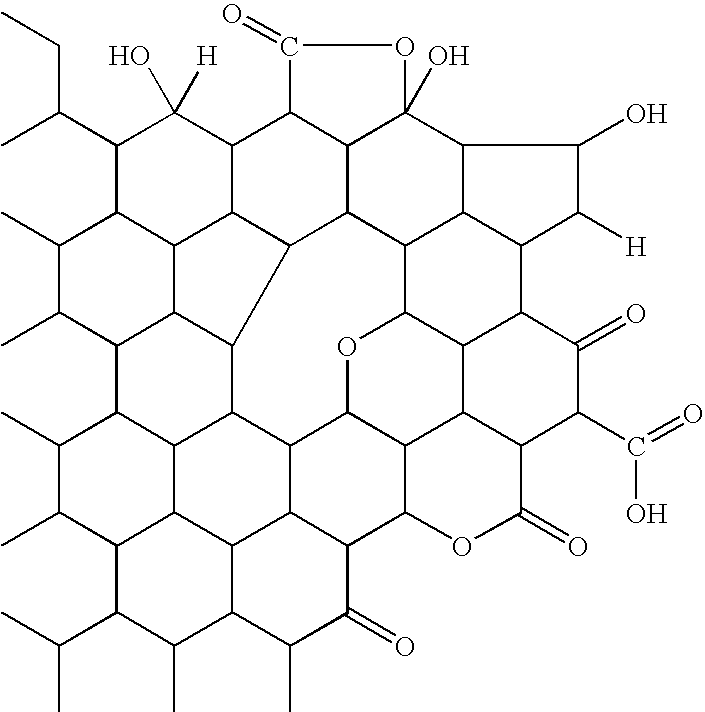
CC(C1C2C(C)C(C)C3C4C2C2C(C1(O)[H])C1C5C6C2C4C2C4C3C(C)C(C)C3C4C4C7C2C2OC8C6C6C(C5(O)OC1=O)C(O)C([H])C6C1C8C5C(C(C(=O)O)C1=O)C(=O)OC(C52)C7C(=O)C(C)C4C(C)C3C(C)C)CC
